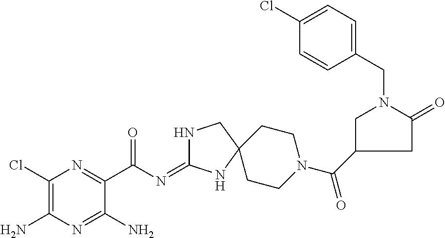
C1(Cl)=C(N)N=C(N)C(C(N=C2NCC3(N2)CCN(C(=O)C2CN(CC4=CC=C(Cl)C=C4)C(=O)C2)CC3)=O)=N1
